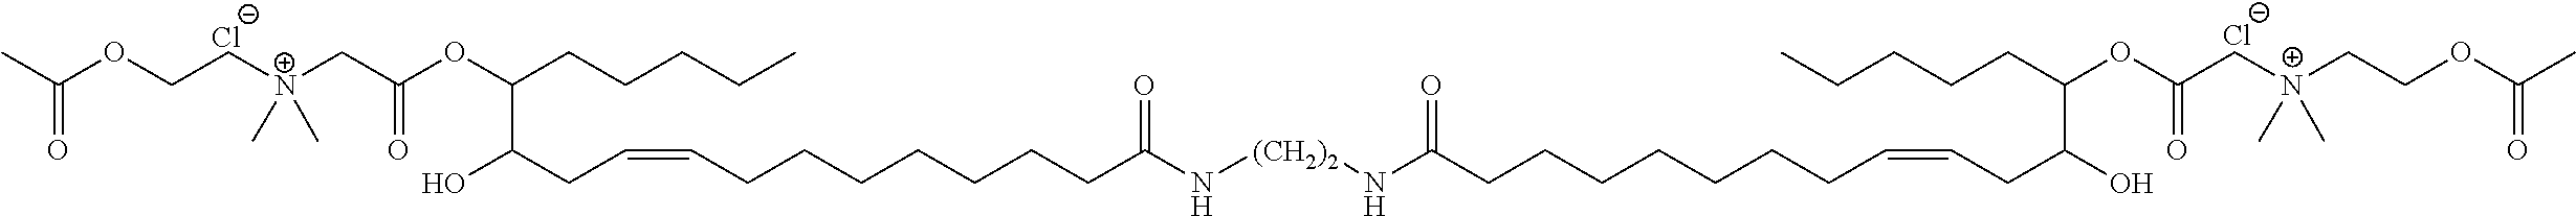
[Cl-].[Cl-].CC(OCC[N+](CC(=O)OC(C(O)CC=CCCCCCCCC(N[(CH2)2]NC(CCCCCCCC=CCC(O)C(CCCCC)OC(C[N+](CCOC(=O)C)(C)C)=O)=O)=O)CCCCC)(C)C)=O
